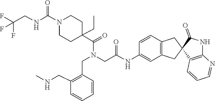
C1C(C(=O)N(CC2=C(CNC)C=CC=C2)CC(=O)NC2=CC3=C(C=C2)CC2(C(=O)NC4=C2C=CC=N4)C3)(CC)CCN(C(=O)NCC(F)(F)F)C1
